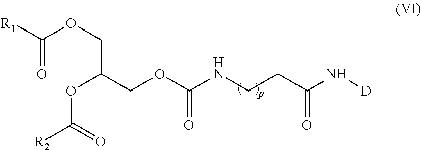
[R1]C(OCC(OC([R2])=O)COC(NCCC(N[D])=O)=O)=O
